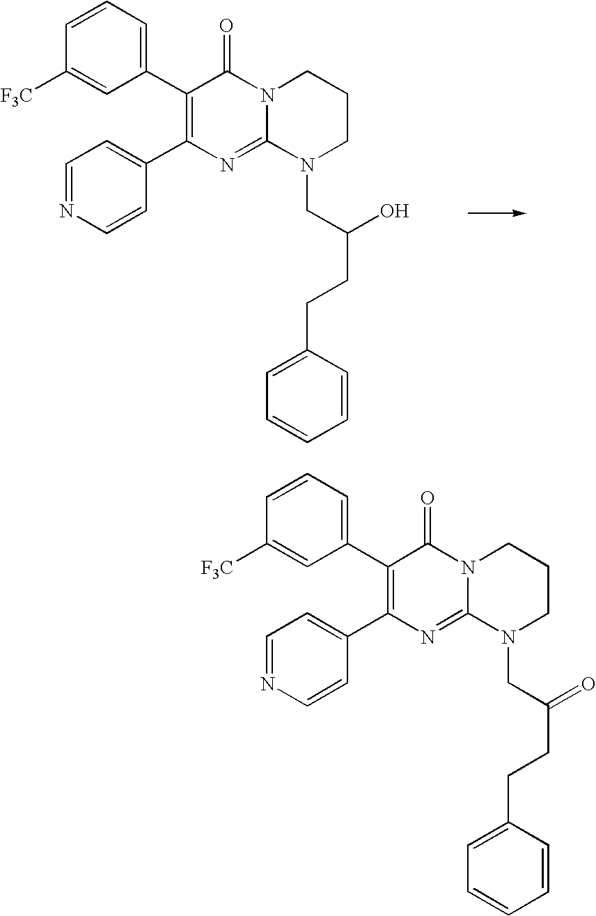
C1=NC=CC(C2=C(C3=CC=CC([F3C])=C3)C(=O)N3C(=N2)N(CC(O)CCC2=CC=CC=C2)CCC3)=C1.C1=NC=CC(C2=C(C3=CC=CC([F3C])=C3)C(=O)N3C(=N2)N(CC(=O)CCC2=CC=CC=C2)CCC3)=C1
